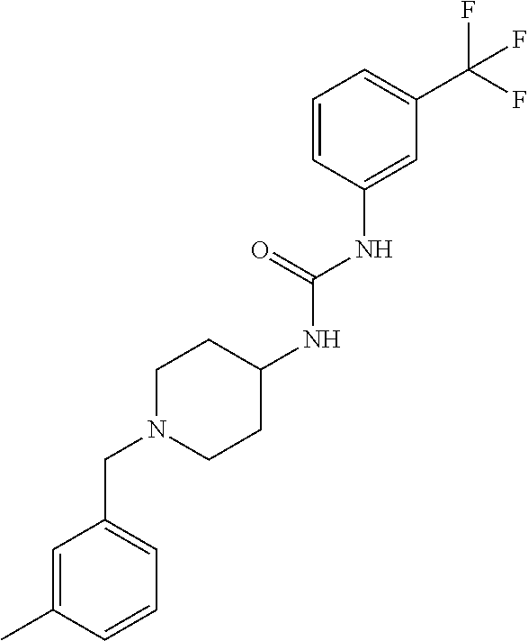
C1=CC(NC(NC2CCN(CC3=CC=CC(C)=C3)CC2)=O)=CC(C(F)(F)F)=C1
